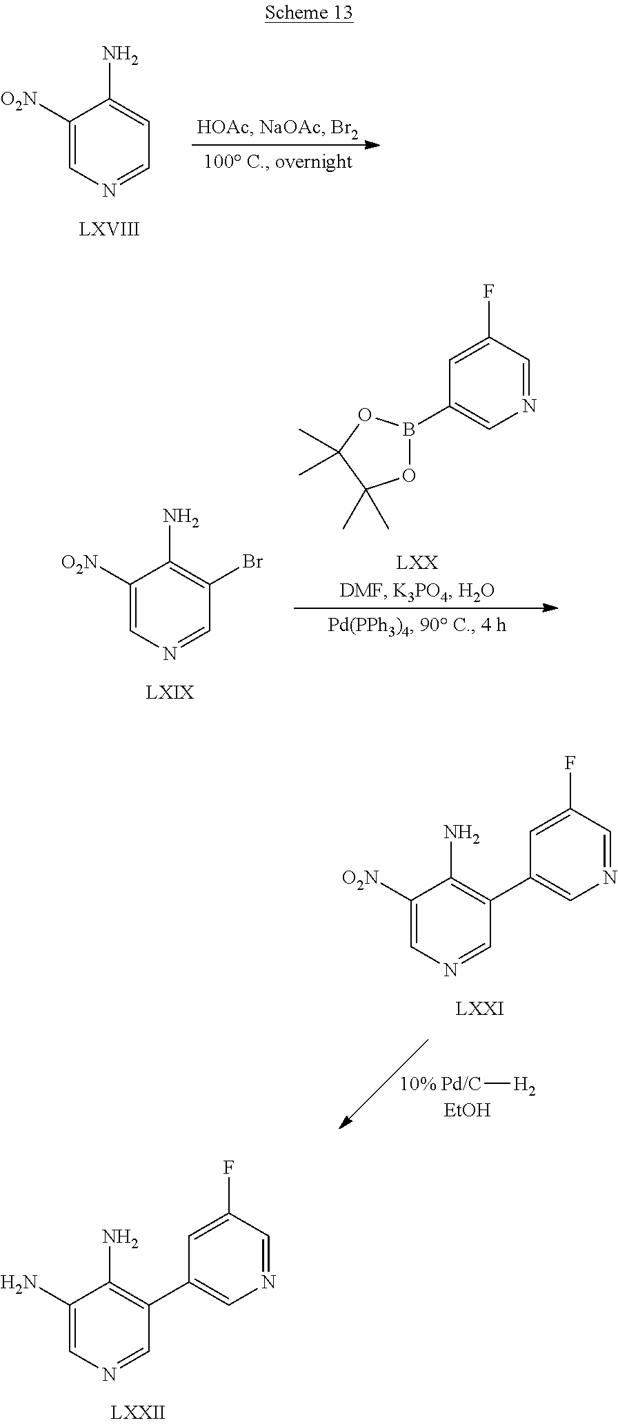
C1([O2N])=CN=CC=C1N.C1([O2N])=CN=CC(Br)=C1N.N1=CC(F)=CC(B2OC(C)(C)C(C)(C)O2)=C1.C1(N)=CN=CC(C2=CN=CC(F)=C2)=C1N.[10% Pd/C][H2].[EtOH].C1([O2N])=CN=CC(C2=CN=CC(F)=C2)=C1N
